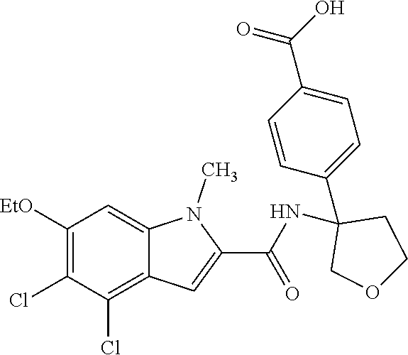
C1([EtO])=C(Cl)C(Cl)=C2C(=C1)N(C)C(C(NC1(C3=CC=C(C(=O)O)C=C3)COCC1)=O)=C2
